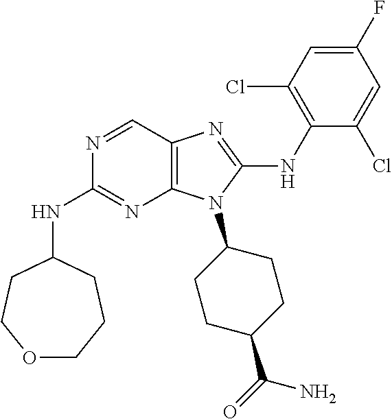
N1=CC2=C(N=C1NC1CCOCCC1)N(C1CCC(C(=O)N)CC1)C(NC1=C(Cl)C=C(F)C=C1Cl)=N2
